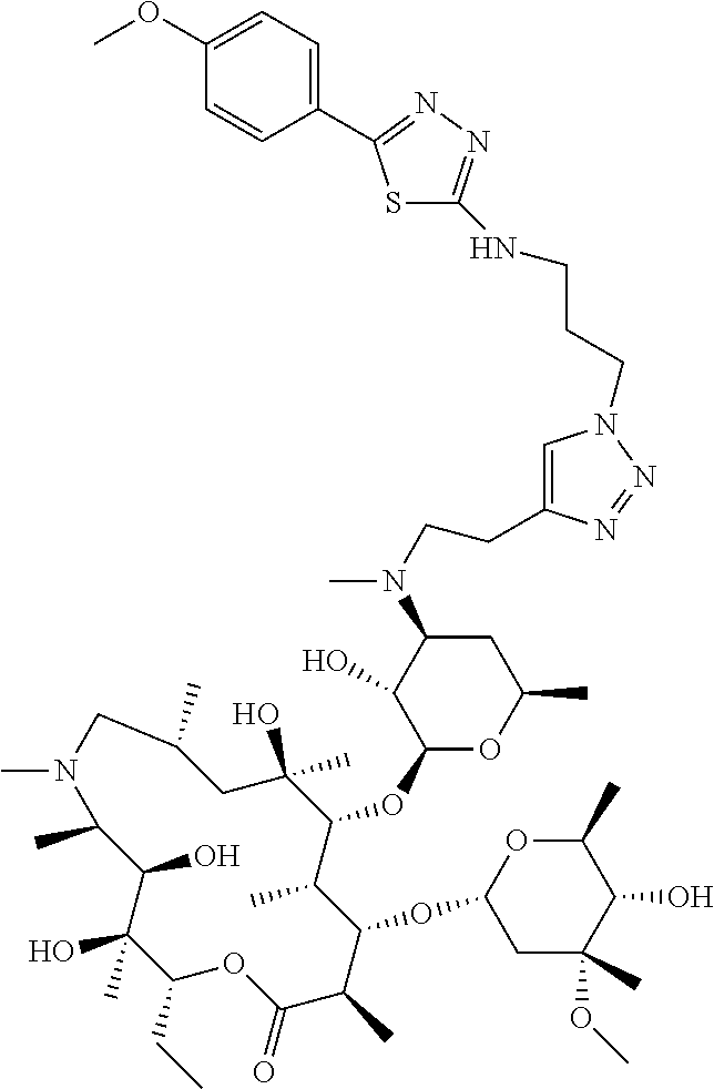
C1(CC)C(C)(O)C(O)C(C)N(C)CC(C)CC(O)(C)C(OC2OC(C)CC(N(C)CCC3=CN(CCCNC4=NN=C(C5=CC=C(OC)C=C5)S4)N=N3)C2O)C(C)C(OC2CC(C)(OC)C(O)C(C)O2)C(C)C(=O)O1
